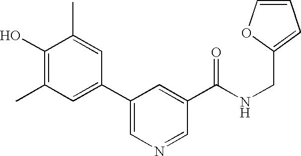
C1(O)=C(C)C=C(C2=CN=CC(C(NCC3=CC=CO3)=O)=C2)C=C1C
